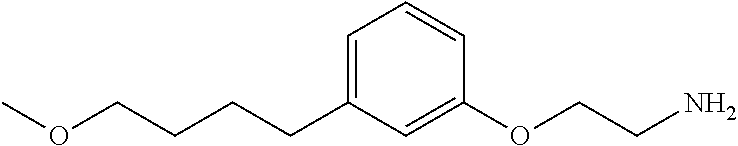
C(CCC1=CC=CC(OCCN)=C1)COC
